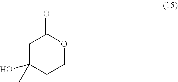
C1C(C)(O)CCOC1=O
